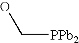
C([PPb2])O
